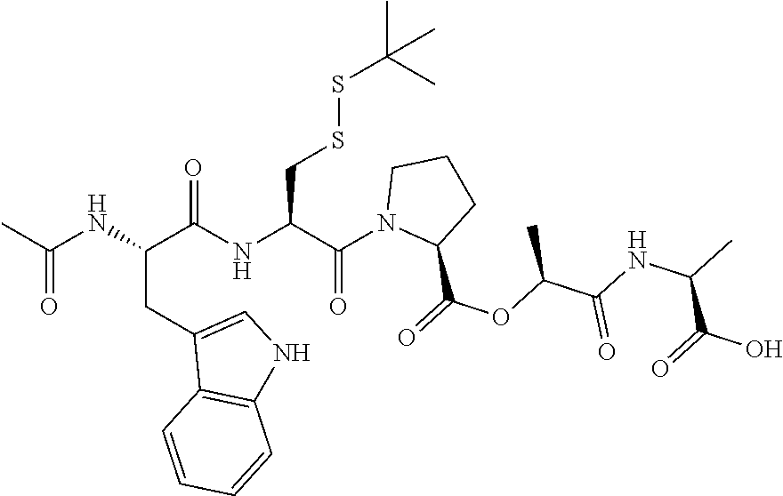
N(C(C(NC(C(N1C(C(=O)OC(C(=O)NC(C(=O)O)C)C)CCC1)=O)CSSC(C)(C)C)=O)CC1=CNC2=C1C=CC=C2)C(C)=O
